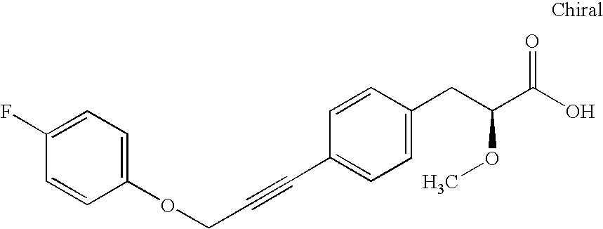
O(CC#CC1=CC=C(CC(C(O)=O)OC)C=C1)C1=CC=C(F)C=C1
